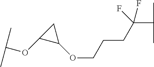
C1(OC(C)C)C(OCCCC(C(C)C)(F)F)C1
